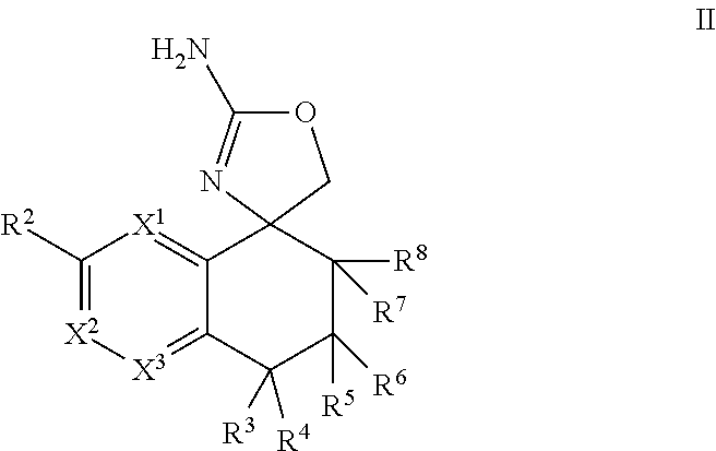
C1([R2])=[X2][X3]=C2C(=[X1]1)C1(C([R8])([R7])C([R5])([R6])C2([R3])[R4])COC(N)=N1
